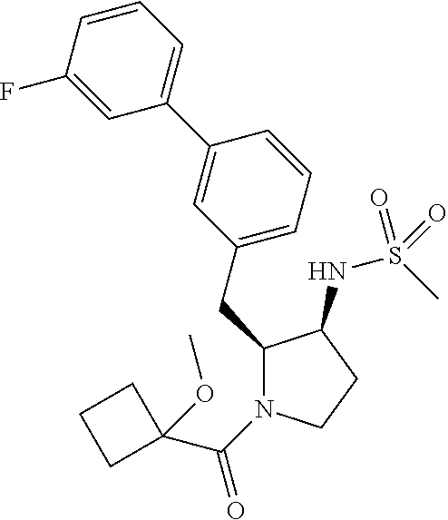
C1(CC2=CC=CC(C3=CC=CC(F)=C3)=C2)N(C(=O)C2(OC)CCC2)CCC1NS(C)(=O)=O
